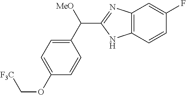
C1(C([MeO])C2=NC3=C(N2)C=CC(F)=C3)=CC=C(OC[F3C])C=C1
